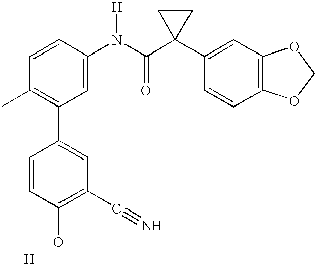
C1=CC(N(C(C2(C3=CC4=C(C=C3)OCO4)CC2)=O)[H])=CC(C2=CC(C#N)=C(O)C=C2)=C1C.[H]
